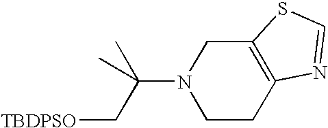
C12=C(CCN(C(C)(C[TBDPSO])C)C1)N=CS2
